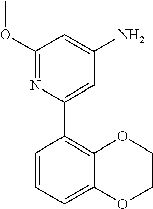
C1OC2=C(C3=CC(N)=CC(OC)=N3)C=CC=C2OC1
